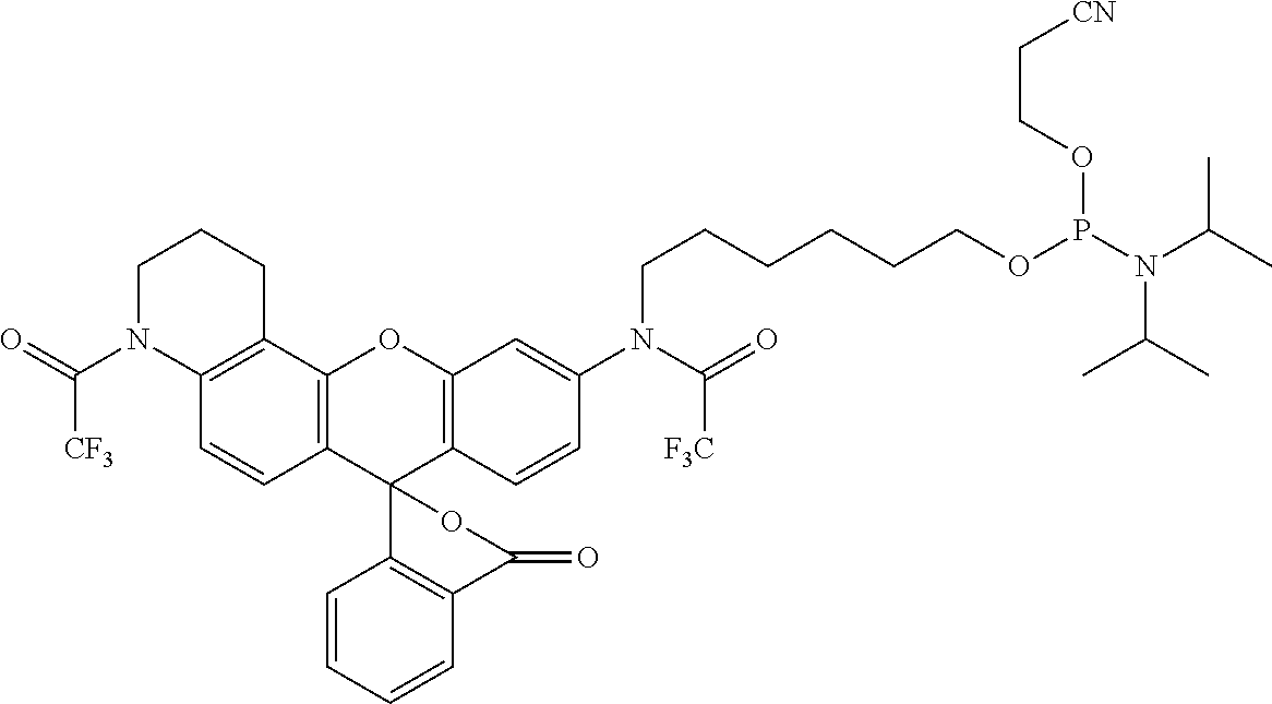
C12=C(C3=C(C=C1)N(C(=O)[CF3])CCC3)OC1=C(C23C2=C(C=CC=C2)C(=O)O3)C=CC(N(C(=O)[F3C])CCCCCCOP(N(C(C)C)C(C)C)OCC[CN])=C1
